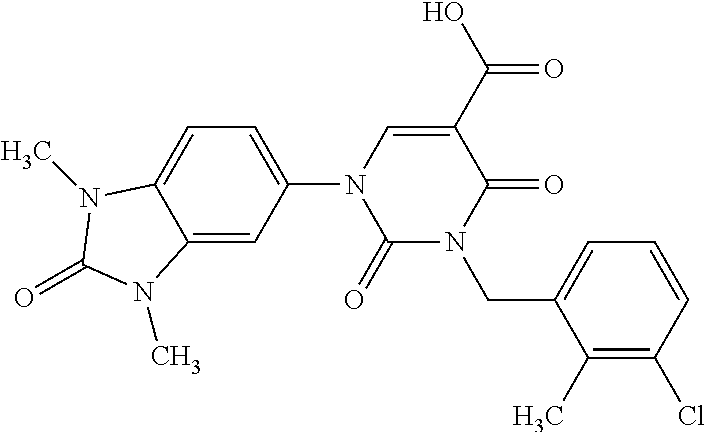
C1=C2C(=CC(N3C(=O)N(CC4=CC=CC(Cl)=C4C)C(=O)C(C(=O)O)=C3)=C1)N(C)C(=O)N2C
